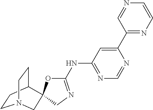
C1CC2CCN1CC21OC(NC2=NC=NC(C3=NC=CN=C3)=C2)=NC1
